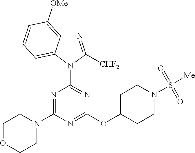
N1=C(N2CCOCC2)N=C(OC2CCN(S([Me])(=O)=O)CC2)N=C1N1C([CHF2])=NC2=C([OMe])C=CC=C12
